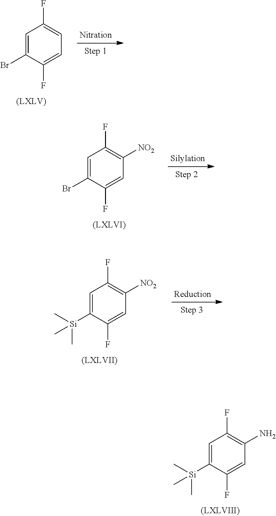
C1=C(Br)C(F)=CC=C1F.C1=C(Br)C(F)=CC([NO2])=C1F.C1=C([Si](C)(C)C)C(F)=CC([NO2])=C1F.C1=C([Si](C)(C)C)C(F)=CC(N)=C1F
